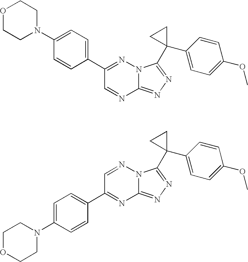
C12=NN=C(C3(C4=CC=C(OC)C=C4)CC3)N1N=C(C1=CC=C(N3CCOCC3)C=C1)C=N2.C12=NN=C(C3(C4=CC=C(OC)C=C4)CC3)N1N=CC(C1=CC=C(N3CCOCC3)C=C1)=N2
